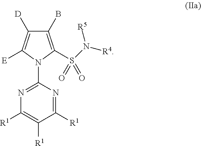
C1(B)=C(S(N([R5])[R4])(=O)=O)N(C2=NC([R1])=C([R1])C([R1])=N2)C([E])=C1[D]
